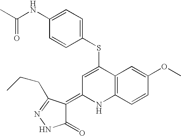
S(C1=CC(=C2C(=O)NN=C2CCC)NC2=C1C=C(OC)C=C2)C1=CC=C(NC(C)=O)C=C1
